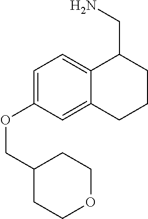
C1=C(OCC2CCOCC2)C=C2C(=C1)C(CN)CCC2
